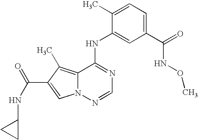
C12=C(C)C(C(NC3CC3)=O)=CN1N=CN=C2NC1=CC(C(=O)NOC)=CC=C1C
